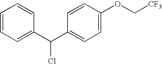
C1=CC=C(C(C2=CC=C(OC[CF3])C=C2)Cl)C=C1
